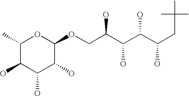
C1(C)C(O)C(O)C(O)C(OCC(C(C(C(O)CC(C)(C)C)O)O)O)O1
